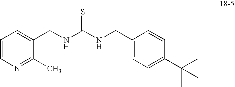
C(NC(NCC1=CC=C(C(C)(C)C)C=C1)=S)C1=CC=CN=C1C
